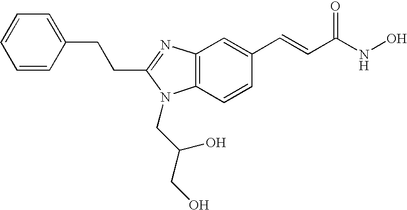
C12=C(N=C(CCC3=CC=CC=C3)N1CC(CO)O)C=C(C=CC(NO)=O)C=C2
